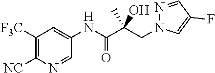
N1(CC(C(NC2=CC([F3C])=C([NC])N=C2)=O)(O)C)C=C(F)C=N1
